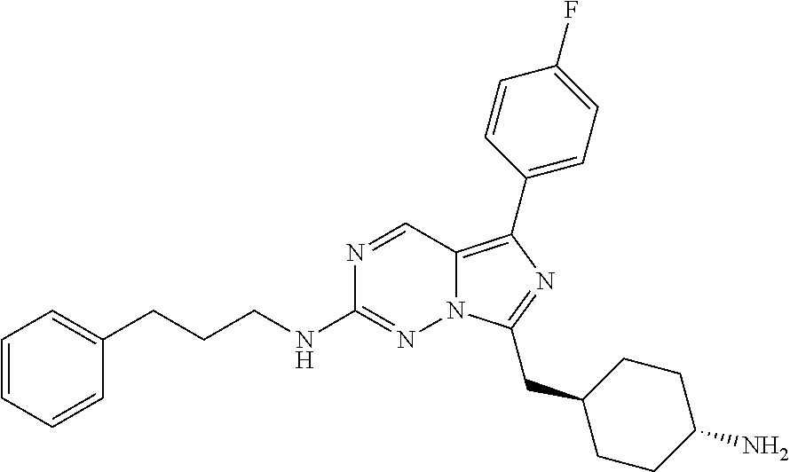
C1=CC=C(CCCNC2=NN3C(=C(C4=CC=C(F)C=C4)N=C3CC3CCC(N)CC3)C=N2)C=C1
